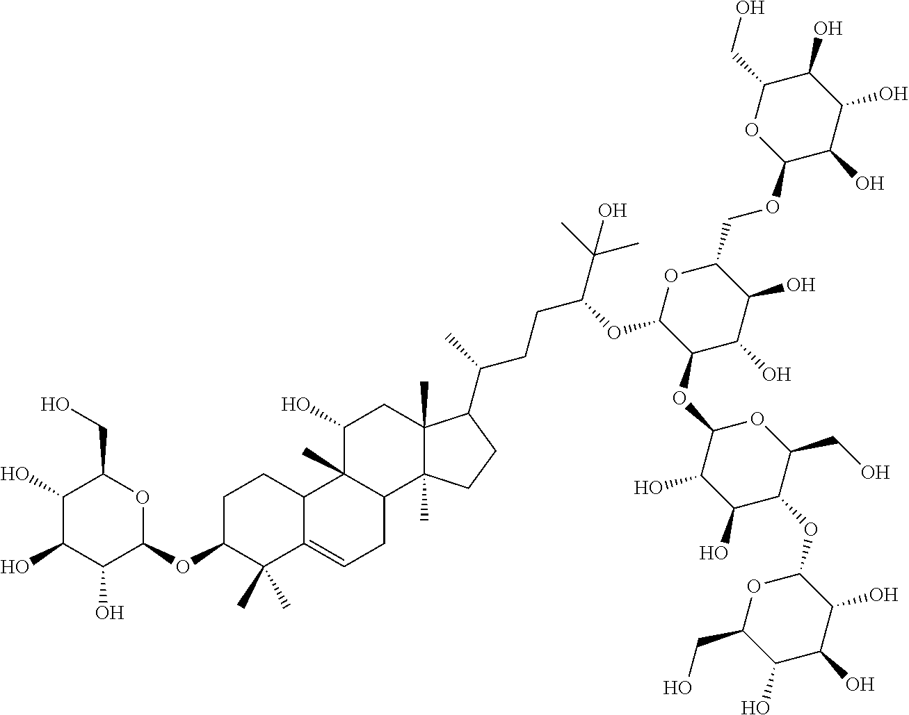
C(C1C(O)C(O)C(O)C(OC2C(C)(C)C3=CCC4C(C)(C3CC2)C(O)CC2(C)C4(C)CCC2C(CCC(OC2C(OC3C(O)C(O)C(OC4OC(CO)C(O)C(O)C4O)C(CO)O3)C(O)C(O)C(COC3C(O)C(O)C(O)C(CO)O3)O2)C(C)(C)O)C)O1)O
